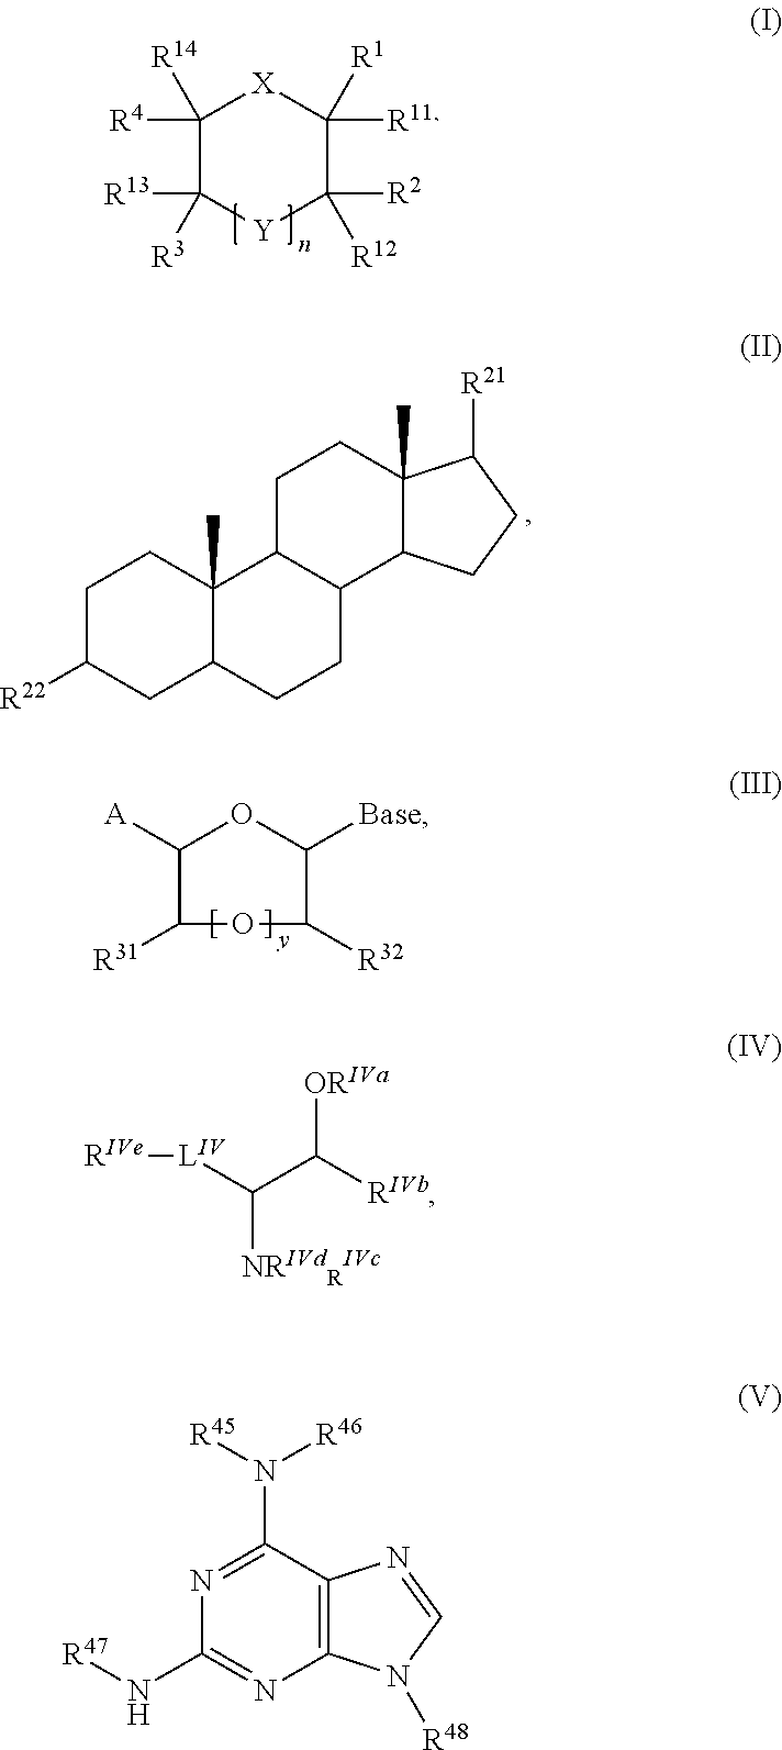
C1([R4])([R14])C([R13])([R3])[Y]C([R2])([R12])C([R11])([R1])[X]1.C1C([R22])CC2C(C)(C1)C1C(CC2)C2C(C)(CC1)C([R21])CC2.C1([A])OC([Base])C([R32])OC1[R31].[RIVe][LIV]C(C([RIVb])[ORIVa])[NRIVdRIVc].C12=C(C(N([R45])[R46])=NC(N[R47])=N1)N=CN2[R48]
